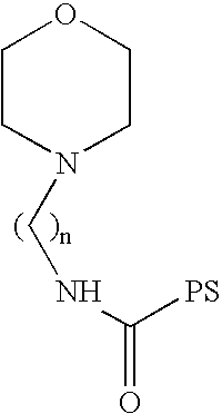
C1CN(CNC([PS])=O)CCO1
